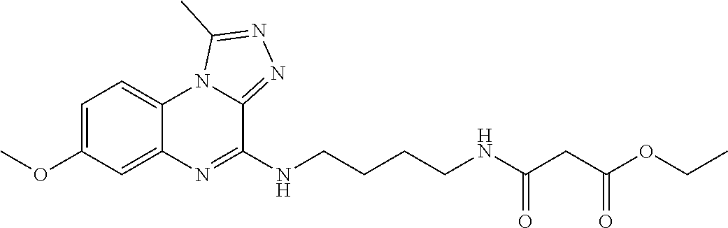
C1=C(OC)C=C2C(=C1)N1C(=NN=C1C)C(NCCCCNC(CC(OCC)=O)=O)=N2
